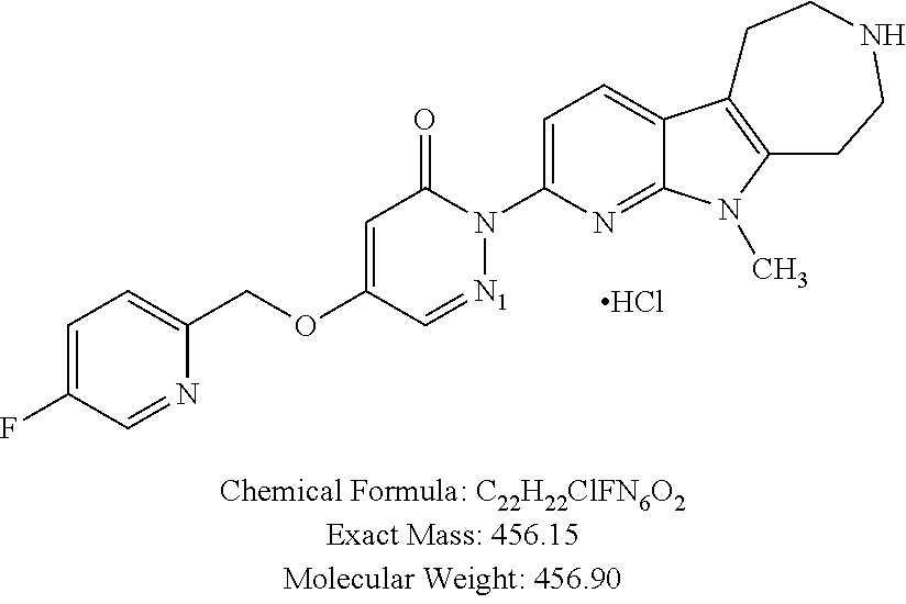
C1=C(F)C=NC(COC2=CC(=O)N(C3=CC=C4C(=N3)N(C)C3=C4CCNCC3)[N1]=C2)=C1.Cl
